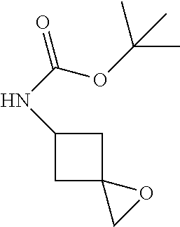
C1C2(CC1NC(=O)OC(C)(C)C)CO2
